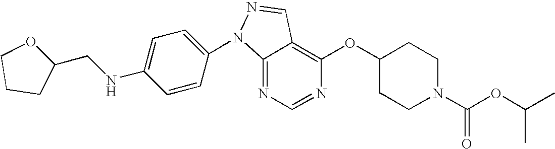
C12=NC=NC(OC3CCN(C(OC(C)C)=O)CC3)=C1C=NN2C1=CC=C(NCC2OCCC2)C=C1
